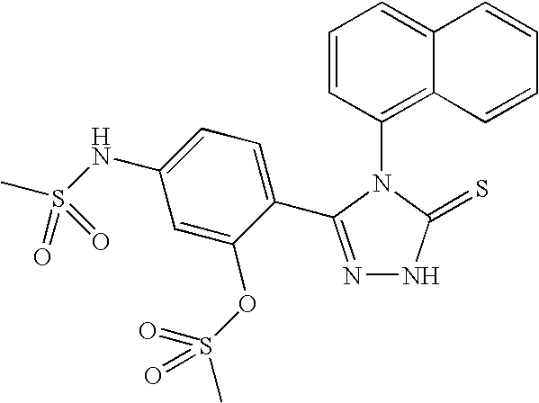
N1=C(C2=CC=C(NS(C)(=O)=O)C=C2OS(C)(=O)=O)N(C2=C3C(=CC=C2)C=CC=C3)C(=S)N1
